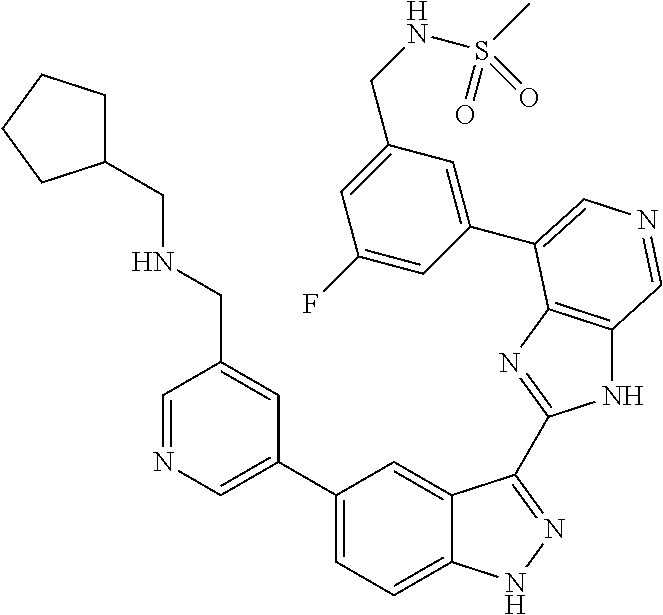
C1(C2=CN=CC(CNCC3CCCC3)=C2)=CC=C2C(=C1)C(C1=NC3=C(N1)C=NC=C3C1=CC(CNS(C)(=O)=O)=CC(F)=C1)=NN2
